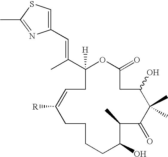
C1(C(C)=CC2=CSC(C)=N2)([H])OC(=O)CC(O)C(C)(C)C(=O)C(C)C(O)CCCCC([R])=CC1
